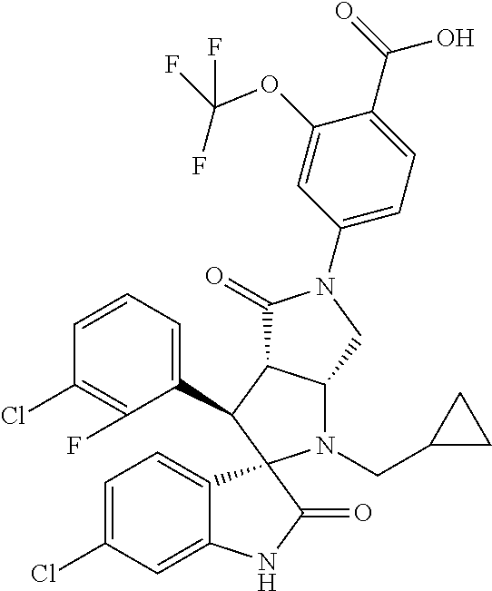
C1(C2C3C(N(CC4CC4)C24C2=CC=C(Cl)C=C2NC4=O)CN(C2=CC=C(C(=O)O)C(OC(F)(F)F)=C2)C3=O)=CC=CC(Cl)=C1F
